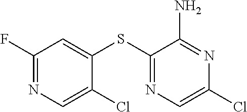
C1=C(SC2=NC=C(Cl)N=C2N)C(Cl)=CN=C1F
